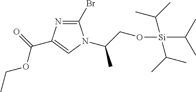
C1(Br)=NC(C(=O)OCC)=CN1C(CO[Si](C(C)C)(C(C)C)C(C)C)C
